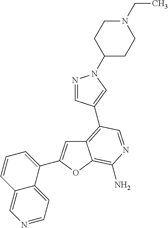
C12=C(C3=CN(C4CCN(CC)CC4)N=C3)C=NC(N)=C1OC(C1=CC=CC3=CN=CC=C13)=C2
